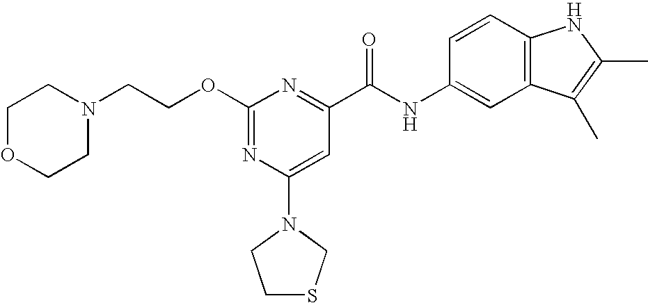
C1(OCCN2CCOCC2)=NC(N2CCSC2)=CC(C(NC2=CC3=C(C=C2)NC(C)=C3C)=O)=N1
